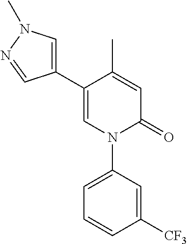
C1=C(C)C(C2=CN(C)N=C2)=CN(C2=CC=CC([CF3])=C2)C1=O
